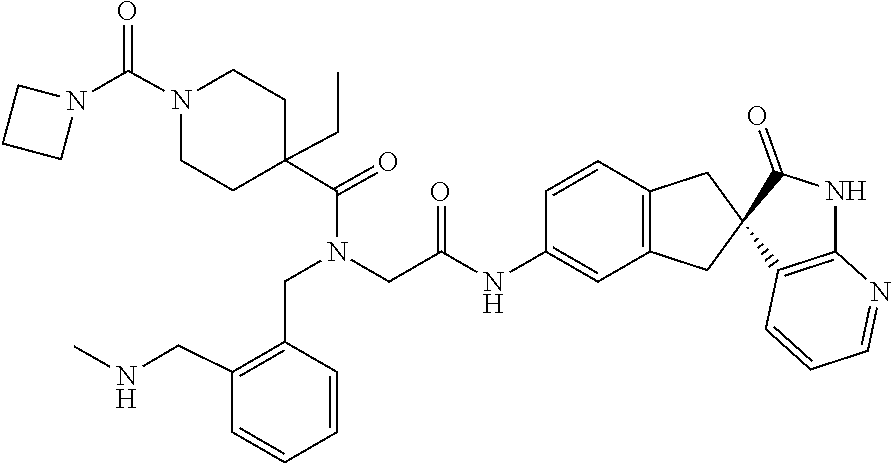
C1C(C(=O)N(CC2=C(CNC)C=CC=C2)CC(=O)NC2=CC3=C(C=C2)CC2(C(=O)NC4=C2C=CC=N4)C3)(CC)CCN(C(N2CCC2)=O)C1
